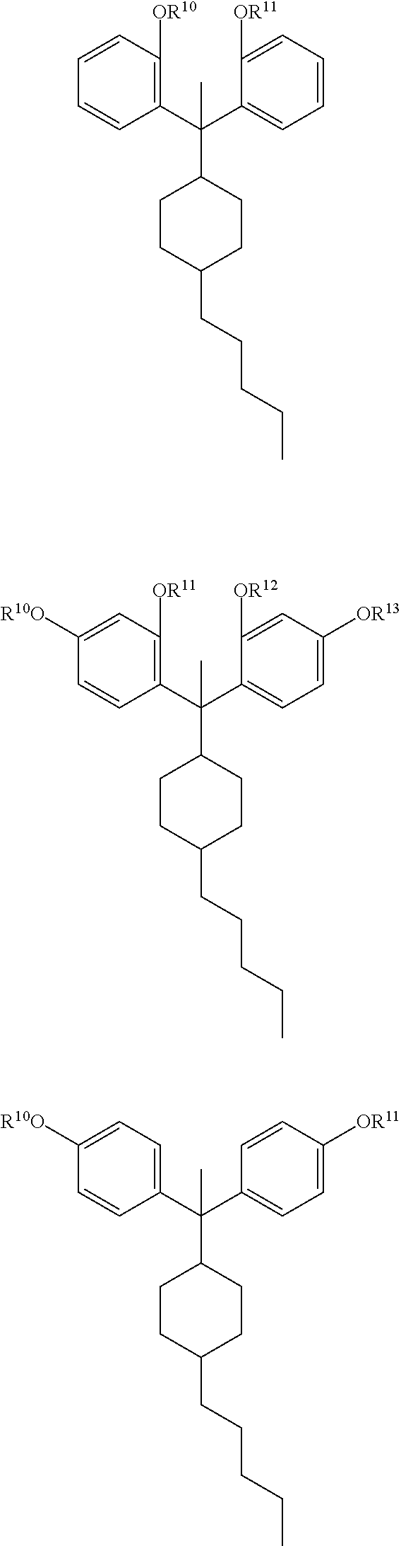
C1(C(C2=CC=CC=C2[OR11])(C2CCC(CCCCC)CC2)C)=C([OR10])C=CC=C1.C1(C(C2=CC=C([OR13])C=C2[OR12])(C)C2CCC(CCCCC)CC2)=C([OR11])C=C([R10O])C=C1.C1(C(C2=CC=C([OR11])C=C2)(C)C2CCC(CCCCC)CC2)=CC=C([R10O])C=C1
